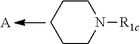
C1CCCN([R1c])C1.[A]
